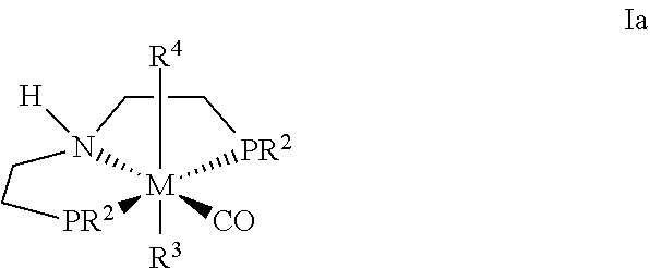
N12([H])[M]([CO])([R4])([R3])([PR2]CC1)[PR2]CC2
